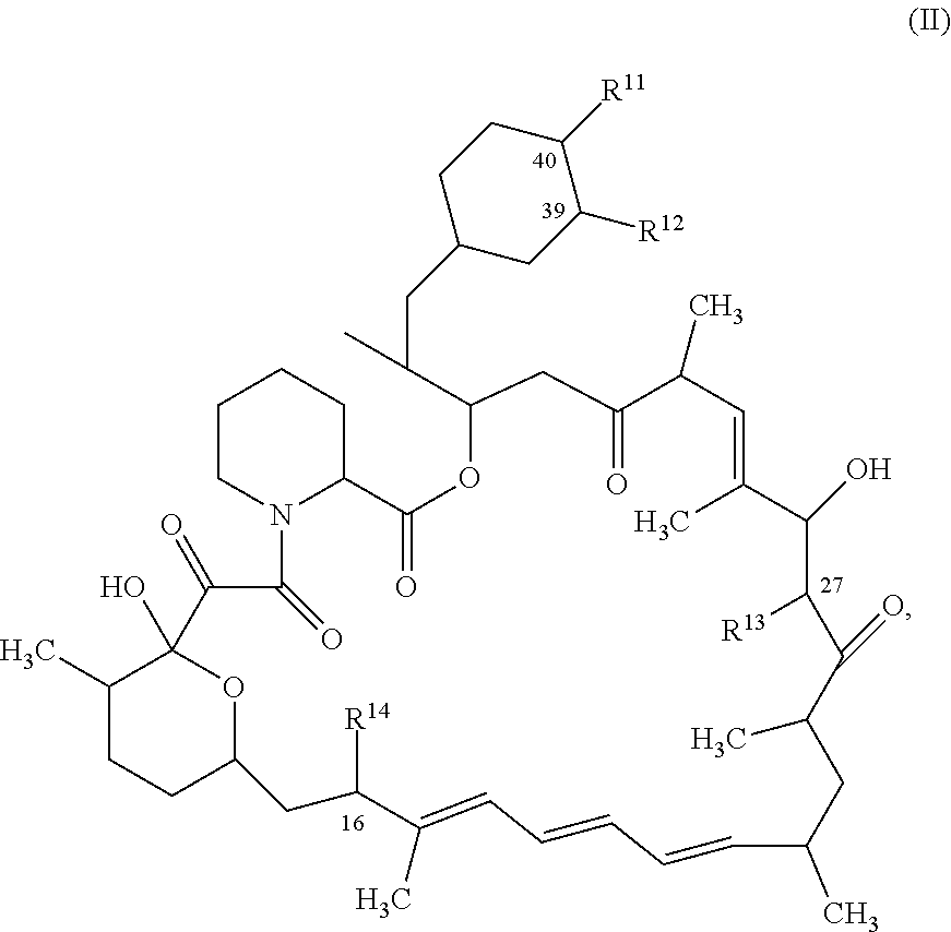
C1CN2C(CC1)C(=O)OC(C(C)CC1CC([R12])C([R11])CC1)CC(=O)C(C)C=C(C)C(O)C([R13])C(=O)C(C)CC(C)C=CC=CC=C(C)C([R14])CC1CCC(C)C(O)(O1)C(=O)C2=O
